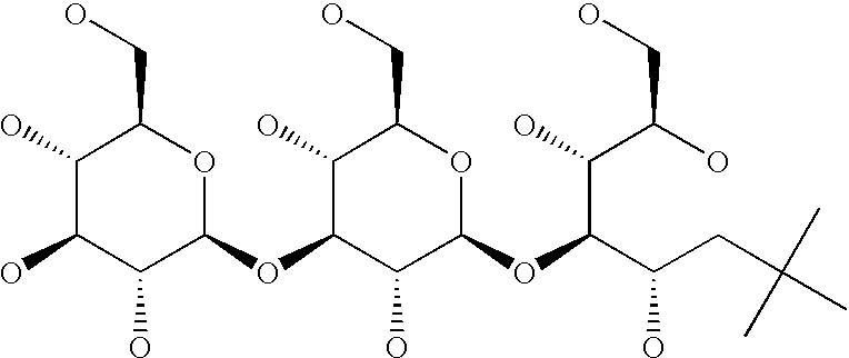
C1(O)C(O)C(O)C(OC2C(O)C(OC(C(CC(C)(C)C)O)C(C(O)CO)O)OC(CO)C2O)OC1CO
